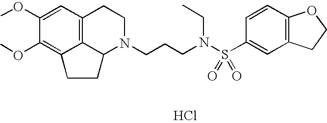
C12=C3C=C(OC)C(OC)=C1CCC2N(CCCN(S(C1=CC2=C(C=C1)OCC2)(=O)=O)CC)CC3.Cl
